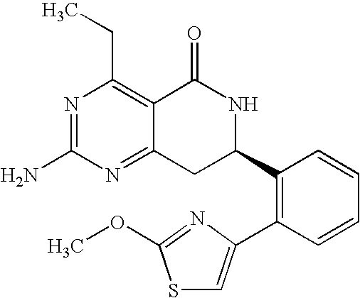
N1=C(N)N=C2C(=C1CC)C(=O)NC(C1=C(C3=CSC(OC)=N3)C=CC=C1)C2
